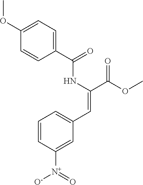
C1(C(NC(C(=O)OC)=CC2=CC=CC([N+]([O-])=O)=C2)=O)=CC=C(OC)C=C1
